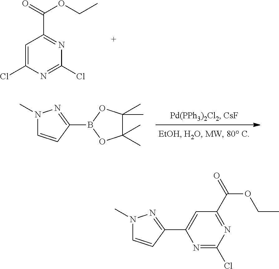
C1=C(Cl)N=C(Cl)N=C1C(=O)OCC.N1(C)C=CC(B2OC(C)(C)C(C)(C)O2)=N1.N1(C)C=CC(C2=CC(C(OCC)=O)=NC(Cl)=N2)=N1
